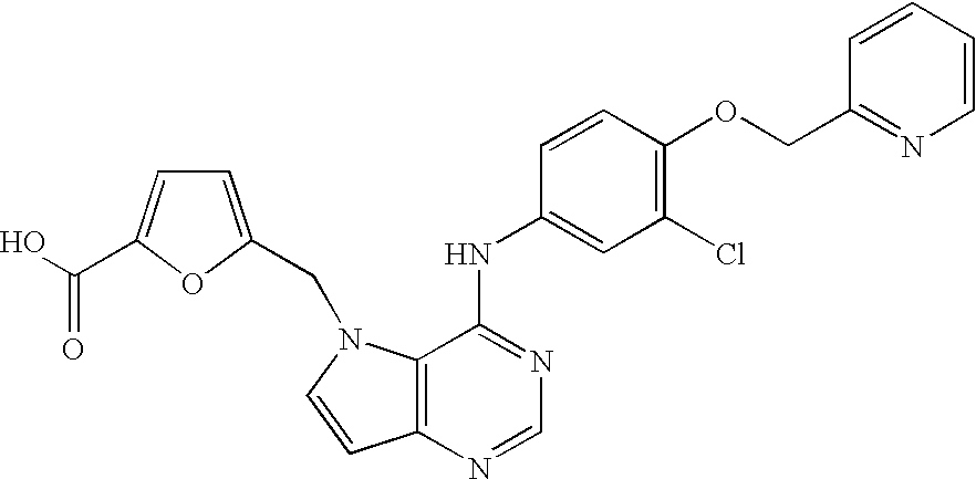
C12=C(N=CN=C1NC1=CC(Cl)=C(OCC3=NC=CC=C3)C=C1)C=CN2CC1=CC=C(C(O)=O)O1
